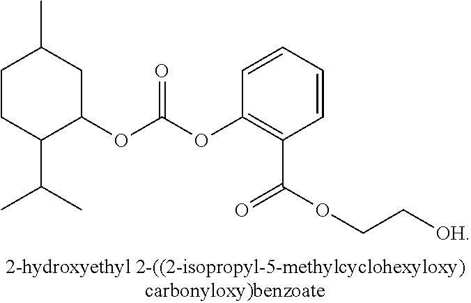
C1CC(C(C)C)C(OC(OC2=C(C(=O)OCC[OH])C=CC=C2)=O)CC1C
